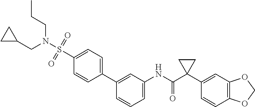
C1=CC=C(NC(C2(C3=CC4=C(C=C3)OCO4)CC2)=O)C=C1C1=CC=C(S(=O)(=O)N(CCC)CC2CC2)C=C1
